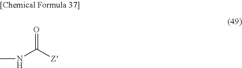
CNC([Z])=O
